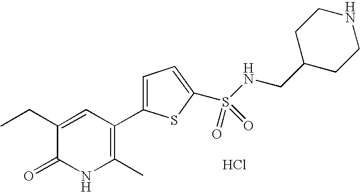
C1(CC)=CC(C2=CC=C(S(NCC3CCNCC3)(=O)=O)S2)=C(C)NC1=O.Cl
